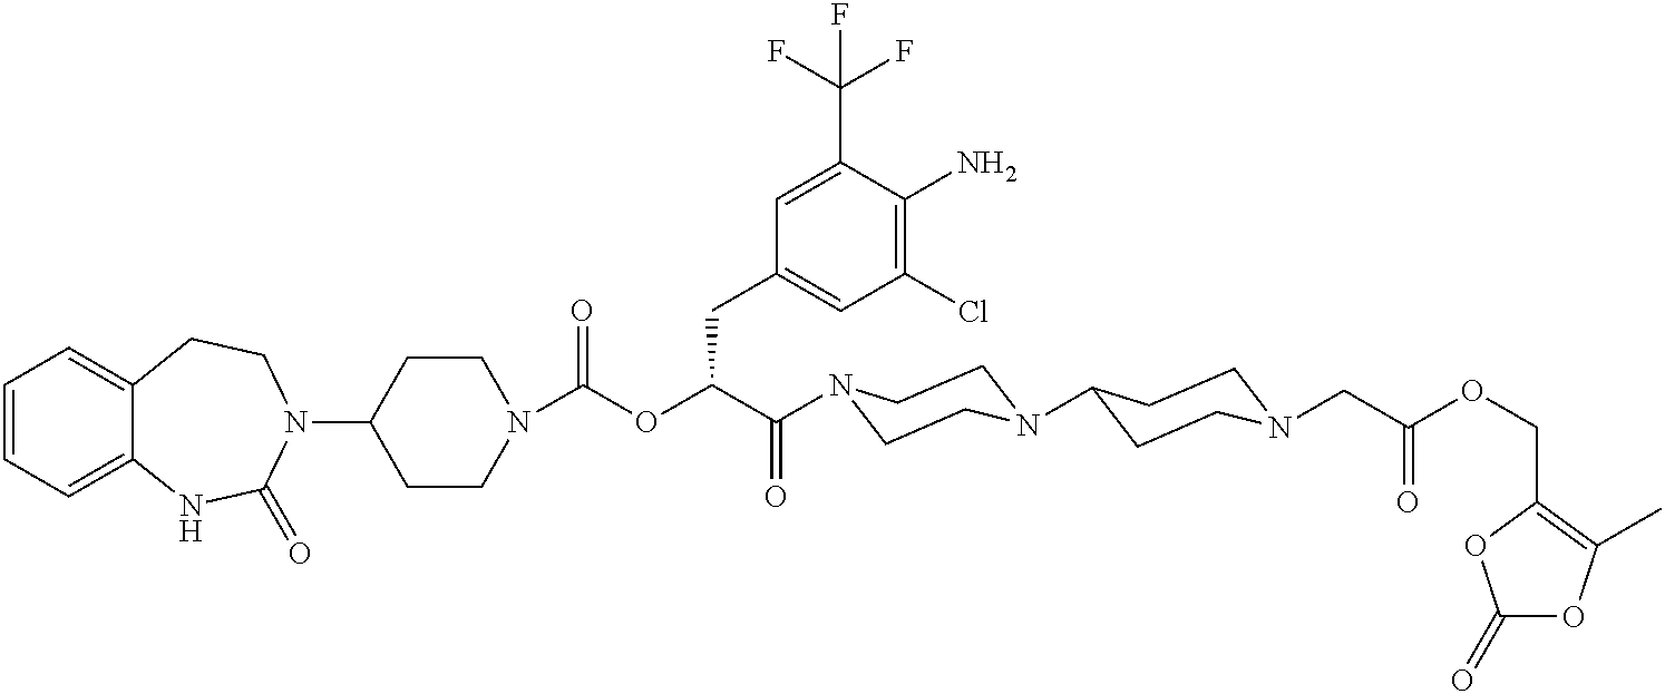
C1(N2CCC3=CC=CC=C3NC2=O)CCN(C(=O)OC(C(=O)N2CCN(C3CCN(CC(OCC4=C(C)OC(=O)O4)=O)CC3)CC2)CC2=CC(Cl)=C(N)C(C(F)(F)F)=C2)CC1
